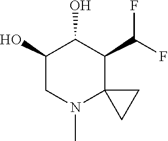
C1(O)CN(C)C2(C(C(F)F)C1O)CC2
